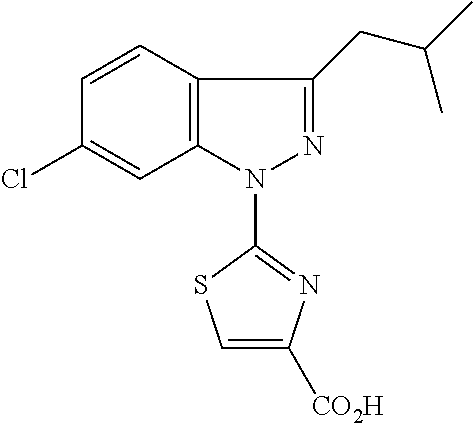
C12=C(C=CC(Cl)=C1)C(CC(C)C)=NN2C1=NC([CO2H])=CS1
